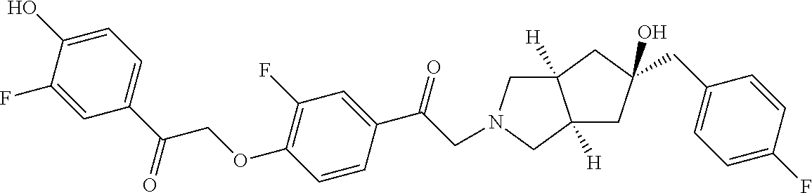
C12([H])CN(CC(C3=CC(F)=C(OCC(C4=CC=C(O)C(F)=C4)=O)C=C3)=O)CC1([H])CC(CC1=CC=C(F)C=C1)(O)C2
